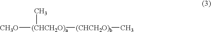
[CH3O][(CHCH2O)a]([(CHCH2O)b]C)C
